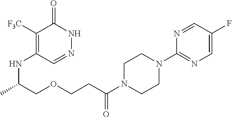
C1([F3C])=C(NC(C)COCCC(N2CCN(C3=NC=C(F)C=N3)CC2)=O)C=NNC1=O
